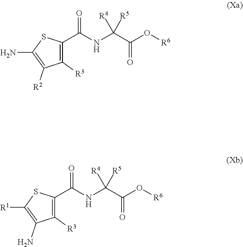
C1([R3])=C(C(NC(C(O[R6])=O)([R4])[R5])=O)SC(N)=C1[R2].C1([R3])=C(C(NC(C(O[R6])=O)([R4])[R5])=O)SC([R1])=C1N
